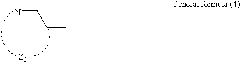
N=CC=C
